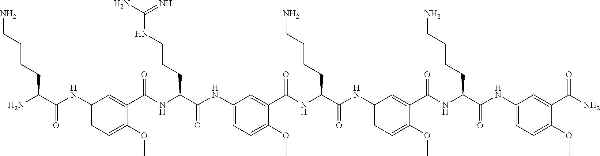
C1(NC(C(N)CCCCN)=O)=CC=C(OC)C(C(NC(C(NC2=CC=C(OC)C(C(NC(C(NC3=CC=C(OC)C(C(NC(C(NC4=CC=C(OC)C(C(N)=O)=C4)=O)CCCCN)=O)=C3)=O)CCCCN)=O)=C2)=O)CCCNC(N)=N)=O)=C1
